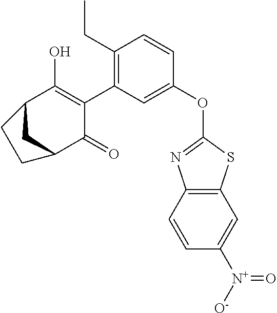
C1(OC2=NC3=C(S2)C=C([N+]([O-])=O)C=C3)=CC(C2=C(O)C3CC(C2=O)CC3)=C(CC)C=C1
